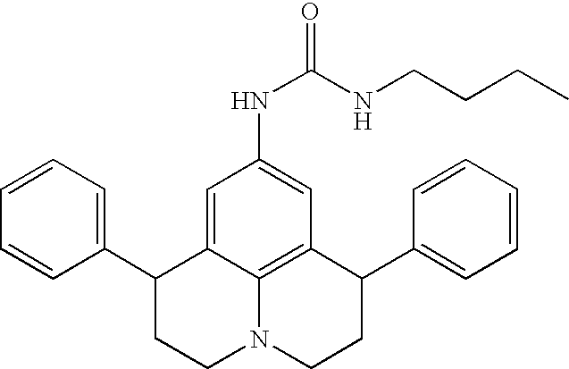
C1=CC=C(C2CCN3C4=C(C(C5=CC=CC=C5)CC3)C=C(NC(=O)NCCCC)C=C24)C=C1
